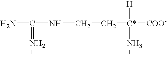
NC(NCC[C*]([COO-])([H])N)=N
